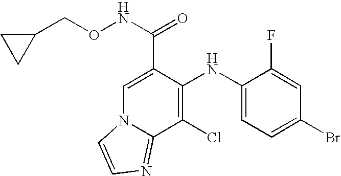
C1(Cl)=C(NC2=CC=C(Br)C=C2F)C(C(NOCC2CC2)=O)=CN2C1=NC=C2
